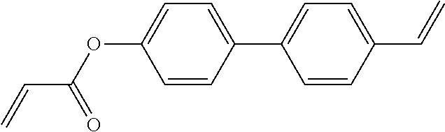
C1=CC(C2=CC=C(C=C)C=C2)=CC=C1OC(C=C)=O
